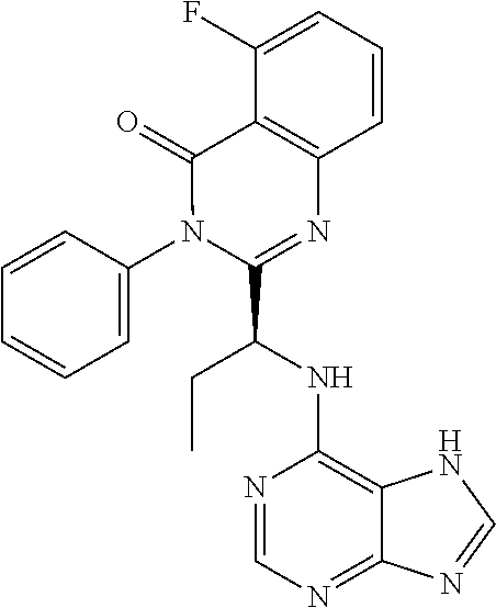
C1=CC(N2C(C(NC3=C4C(=NC=N3)N=CN4)CC)=NC3=C(C2=O)C(F)=CC=C3)=CC=C1
